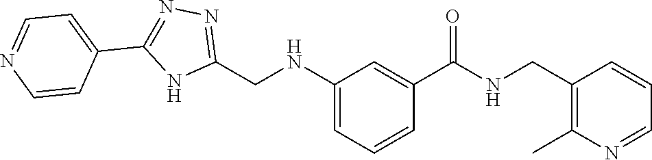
C1(CNC2=CC=CC(C(=O)NCC3=C(C)N=CC=C3)=C2)=NN=C(C2=CC=NC=C2)N1
